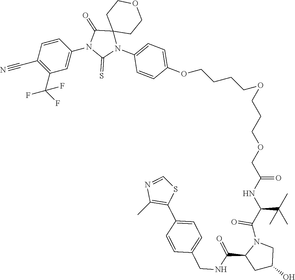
C(OCCCCOC1=CC=C(N2C(=S)N(C3=CC(C(F)(F)F)=C(C#N)C=C3)C(=O)C23CCOCC3)C=C1)CCOCC(NC(C(C)(C)C)C(N1C(C(=O)NCC2=CC=C(C3=C(C)N=CS3)C=C2)CC(O)C1)=O)=O
